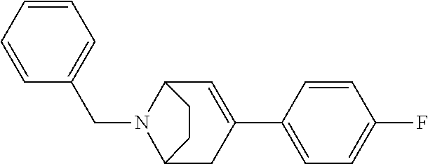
C1=CC=CC(CN2C3C=C(C4=CC=C(F)C=C4)CC2CC3)=C1
